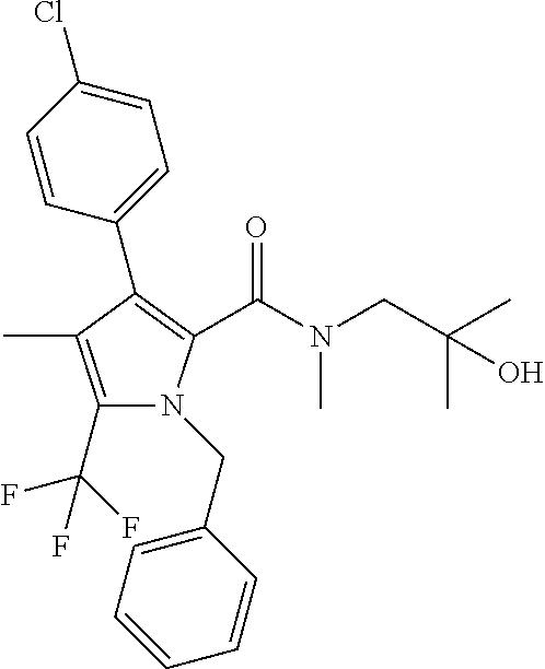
C1(C(F)(F)F)=C(C)C(C2=CC=C(Cl)C=C2)=C(C(N(CC(C)(C)O)C)=O)N1CC1=CC=CC=C1
